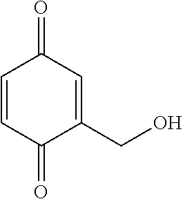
C1=CC(=O)C(CO)=CC1=O
